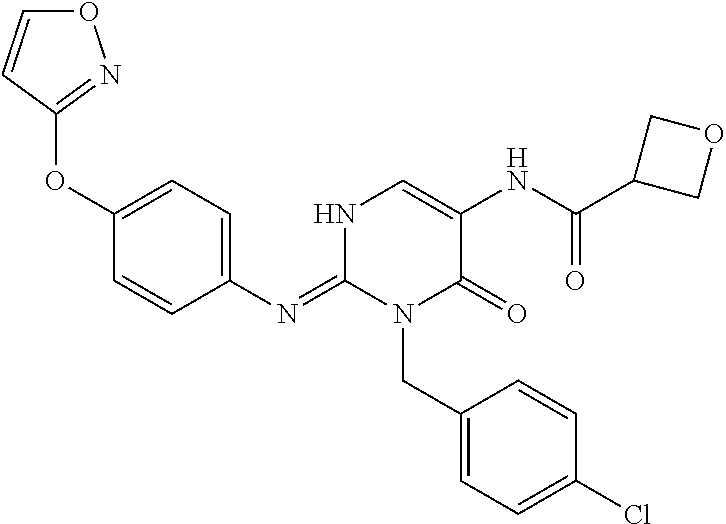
O(C1=CC=C(N=C2N(CC3=CC=C(Cl)C=C3)C(=O)C(NC(C3COC3)=O)=CN2)C=C1)C1=NOC=C1
